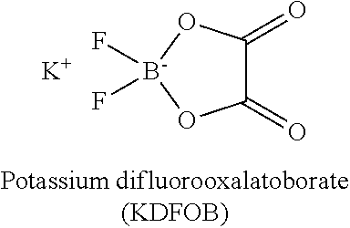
C1(=O)C(=O)O[B-](F)(F)O1.[K]
